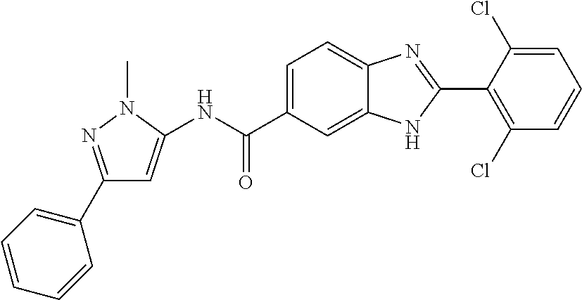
N(C(C1=CC=C2C(=C1)NC(C1=C(Cl)C=CC=C1Cl)=N2)=O)C1=CC(C2=CC=CC=C2)=NN1C
